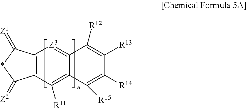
C12=C(C([R11])=C3C(=[Z3]1)C([R12])=C([R13])C([R14])=C3[R15])C(=[Z2])*C2=[Z1]
